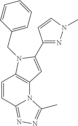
C1=CC2=NN=C(C)N2C2=C1N(CC1=CC=CC=C1)C(C1=NN(C)C=C1)=C2
